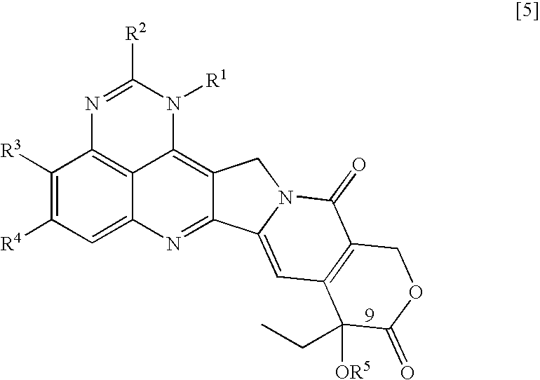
C1([R3])=C([R4])C=C2C3=C1N=C([R2])N([R1])C3=C1C(=N2)C2=CC3=C(C(=O)N2C1)COC(=O)C3([OR5])CC
